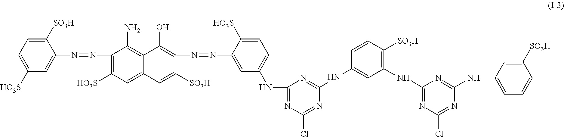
C1([SO3H])=CC=C([HO3S])C=C1N=NC1=C([HO3S])C=C2C(=C1N)C(O)=C(N=NC1=CC(NC3=NC(Cl)=NC(NC4=CC(NC5=NC(Cl)=NC(NC6=CC=CC([SO3H])=C6)=N5)=C([SO3H])C=C4)=N3)=CC=C1[HO3S])C([SO3H])=C2
